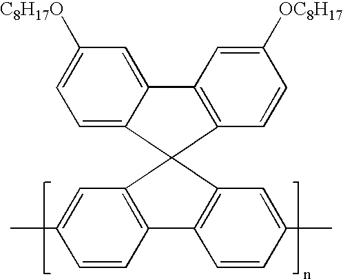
C1=C2C(=CC([C8H17O])=C1)C1=C(C=CC([OC8H17])=C1)C21C2=C(C=CC(C)=C2)C2=C1C=C(C)C=C2
